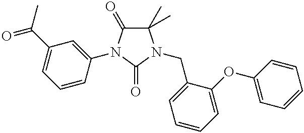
C1(C)(C)C(=O)N(C2=CC(C(C)=O)=CC=C2)C(=O)N1CC1=CC=CC=C1OC1=CC=CC=C1
